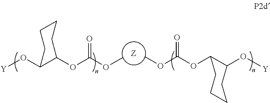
[Z].[Y]OC1CCCCC1OC(OC)=O.COC(OC1C(O[Y])CCCC1)=O
